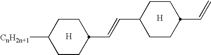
[H].[H].C1CC(C=C)CCC1C=CC1CCC([CnH2n+1])CC1
